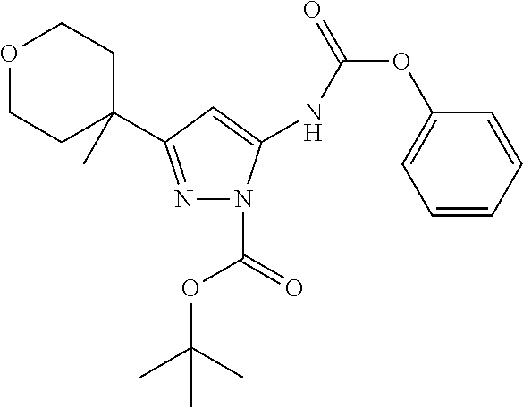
N1=C(C2(C)CCOCC2)C=C(NC(OC2=CC=CC=C2)=O)N1C(=O)OC(C)(C)C
